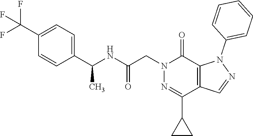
C1(C(NC(CN2N=C(C3CC3)C3=C(C2=O)N(C2=CC=CC=C2)N=C3)=O)C)=CC=C(C(F)(F)F)C=C1
